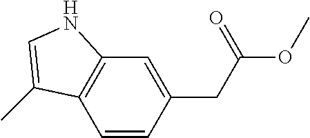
C1=CC(CC(OC)=O)=CC2=C1C(C)=CN2
